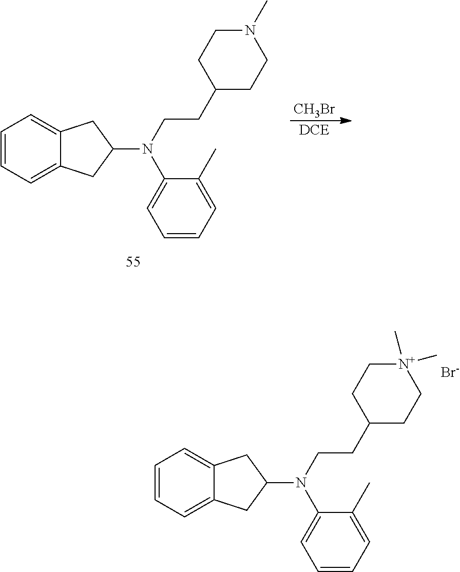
C1=CC=C2C(=C1)CC(N(CCC1CCN(C)CC1)C1=CC=CC=C1C)C2.[CH3Br].[DCE].C1=CC=C2C(=C1)CC(N(CCC1CC[N+](C)(C)CC1)C1=CC=CC=C1C)C2.[Br-]
